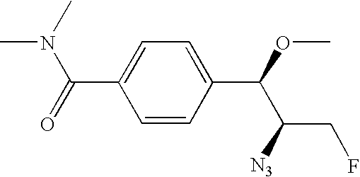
C1(C(=O)N(C)C)=CC=C(C(OC)C(CF)[N3])C=C1
